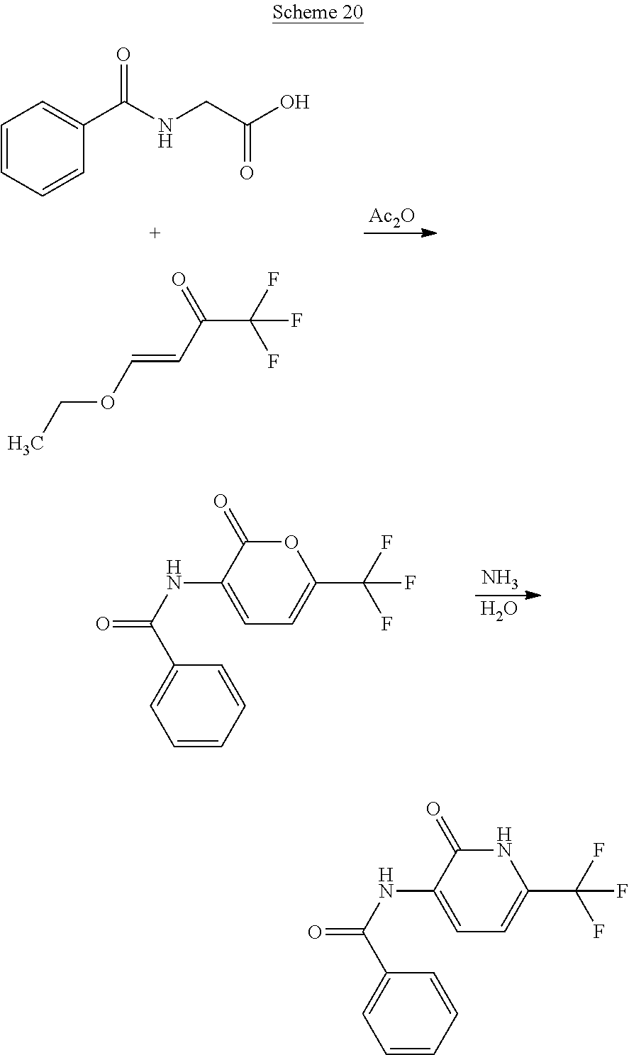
[Ac2O].C1=CC=CC(C(NCC(O)=O)=O)=C1.CCOC=CC(C(F)(F)F)=O.N.O.C1=CC=CC(C(NC2=CC=C(C(F)(F)F)OC2=O)=O)=C1.C1=CC=CC(C(NC2=CC=C(C(F)(F)F)NC2=O)=O)=C1
